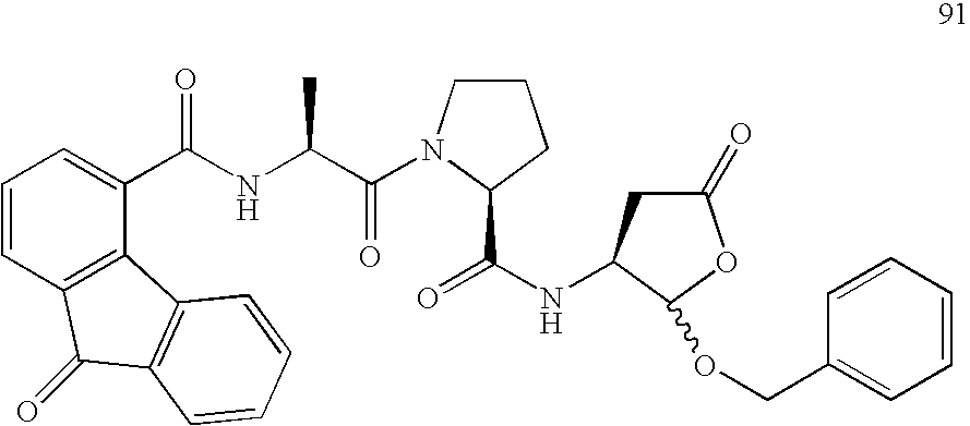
C1=CC2=C(C(C(NC(C(=O)N3CCCC3C(NC3CC(=O)OC3OCC3=CC=CC=C3)=O)C)=O)=C1)C1=C(C2=O)C=CC=C1
